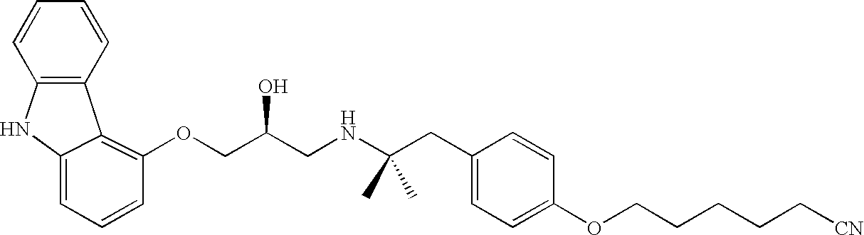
C1=C2NC3=C(C2=C(OCC(CNC(CC2=CC=C(OCCCCC[CN])C=C2)(C)C)O)C=C1)C=CC=C3
